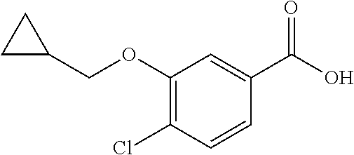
C1(Cl)=C(OCC2CC2)C=C(C(O)=O)C=C1
